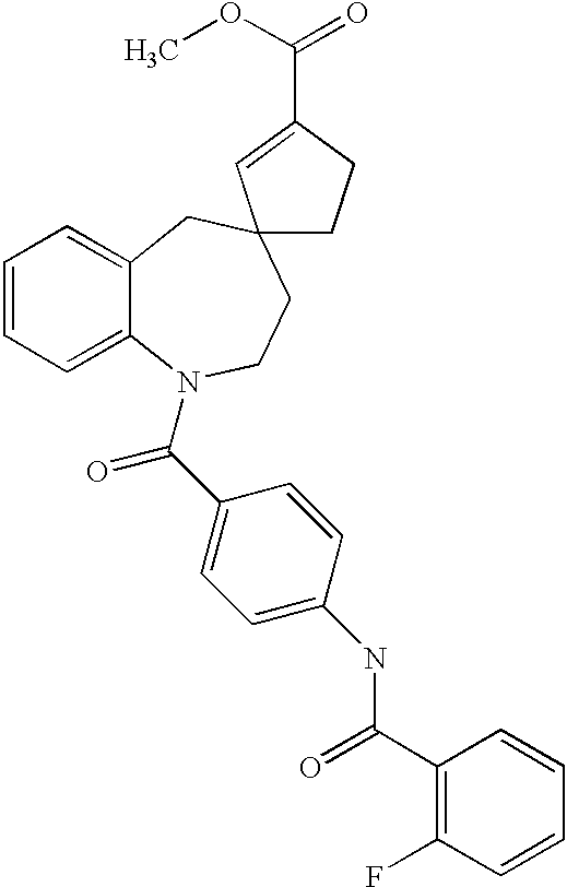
C1=CC=C2C(=C1)CC1(CCN2C(C2=CC=C(NC(C3=C(F)C=CC=C3)=O)C=C2)=O)CCC(C(OC)=O)=C1
